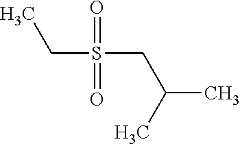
C(S(CC(C)C)(=O)=O)C
